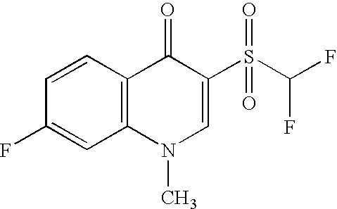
C1=CC2=C(C=C1F)N(C)C=C(S(C(F)F)(=O)=O)C2=O
